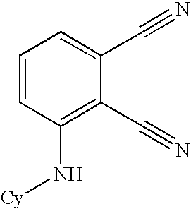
[Cy]NC1=C(C#N)C(C#N)=CC=C1
